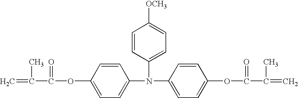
C1=CC(OC(=O)C(=C)C)=CC=C1N(C1=CC=C(OC(C(=C)C)=O)C=C1)C1=CC=C([OCH3])C=C1
